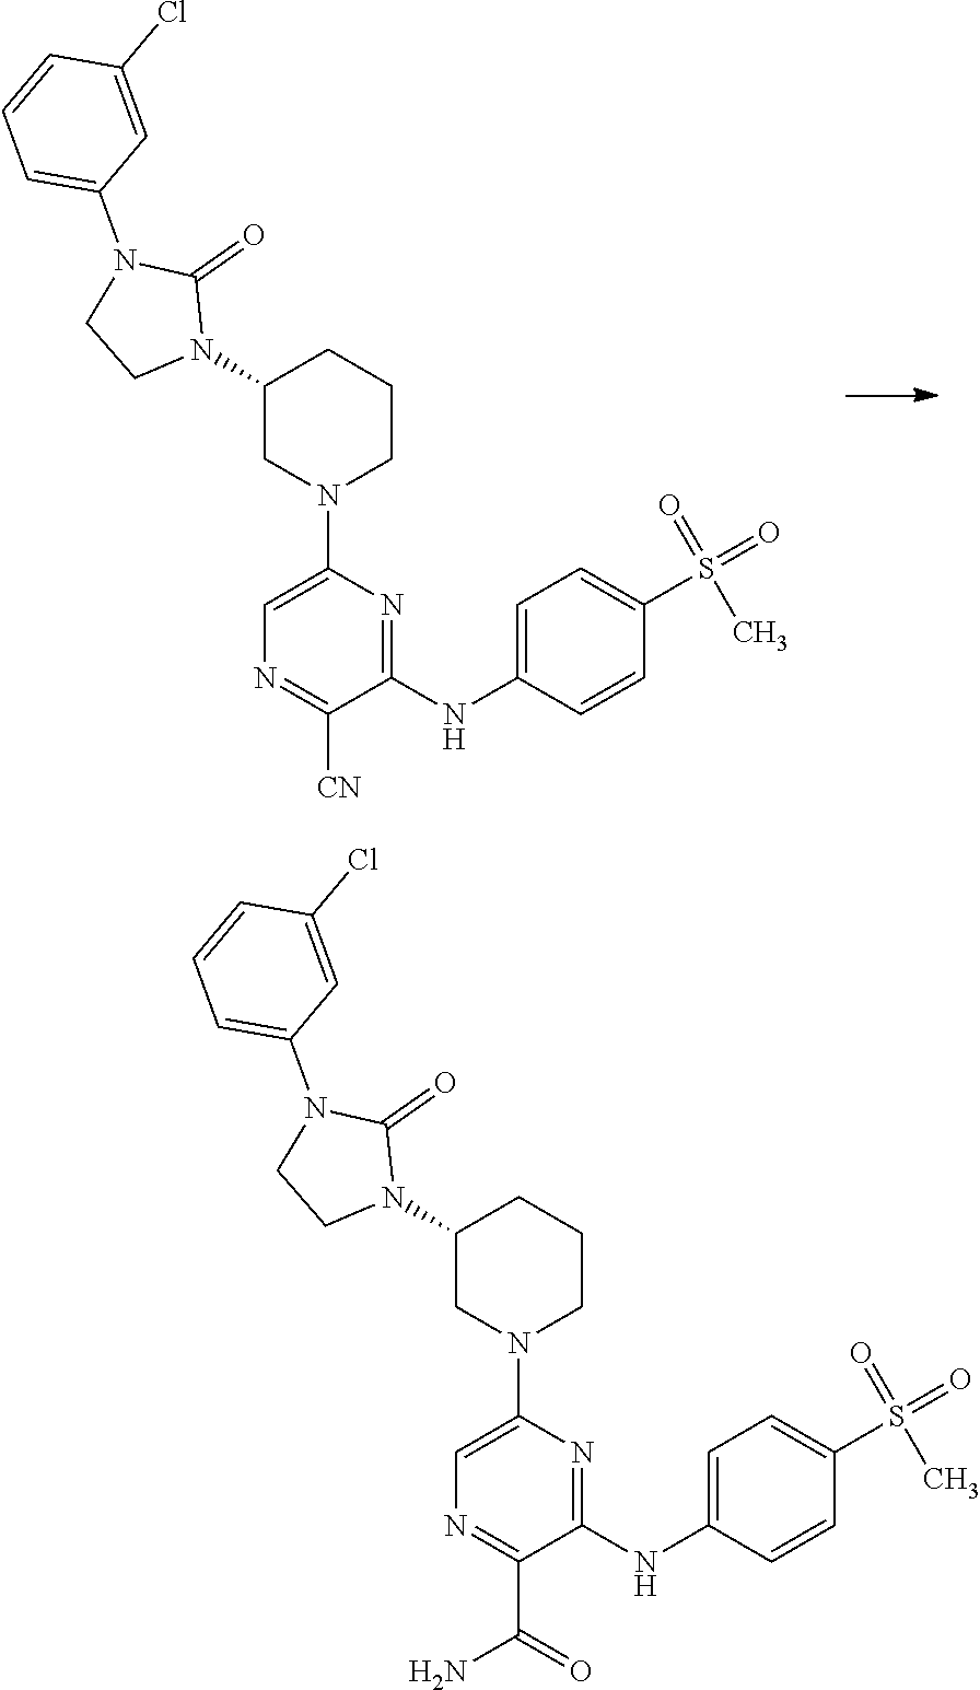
C1(N2C(=O)N(C3=CC=CC(Cl)=C3)CC2)CN(C2=CN=C([CN])C(NC3=CC=C(S(=O)(=O)C)C=C3)=N2)CCC1.C1(N2C(=O)N(C3=CC=CC(Cl)=C3)CC2)CN(C2=CN=C(C(=O)N)C(NC3=CC=C(S(=O)(=O)C)C=C3)=N2)CCC1
